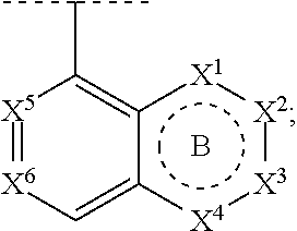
[X5]1=[X6]C=c2c([X1]:[X2]:[X3]:[X4]2)=C1C(C)C.B
